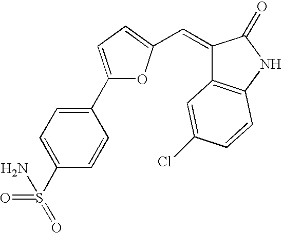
C1(C2=CC=C(S(=O)(=O)N)C=C2)=CC=C(C=C2C3=C(NC2=O)C=CC(Cl)=C3)O1
